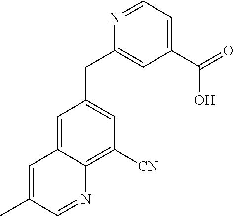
C1=C2C(=C([CN])C=C1CC1=CC(C(=O)O)=CC=N1)N=CC(C)=C2
